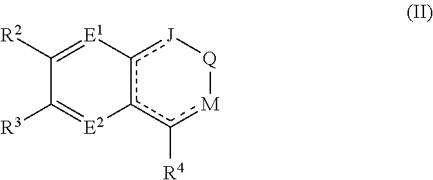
C1([R2])=[E1]c2c(c([R4])[M][Q][J]2)[E2]=C1[R3]
